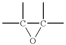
C1(C)(C)OC1(C)C
